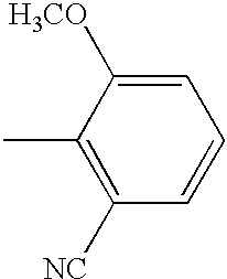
C1([NC])=C(C)C([H3CO])=CC=C1
